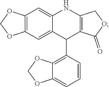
C12=C(C=C3C(=C1)NC1=C(C3C3=C4C(=CC=C3)OCO4)C(=O)OC1)OCO2
